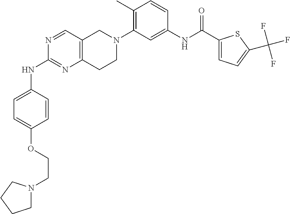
C1N(CCOC2=CC=C(NC3=NC4=C(C=N3)CN(C3=C(C)C=CC(NC(C5=CC=C(C(F)(F)F)S5)=O)=C3)CC4)C=C2)CCC1
